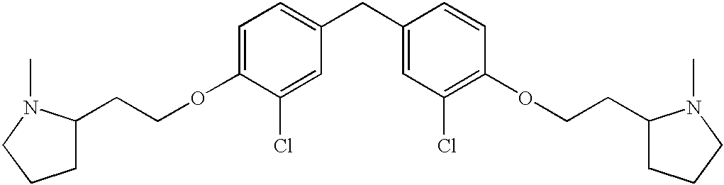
C1=C(OCCC2CCCN2C)C(Cl)=CC(CC2=CC(Cl)=C(OCCC3CCCN3C)C=C2)=C1
